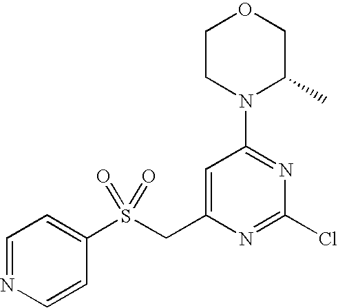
C1(S(CC2=CC(N3C(C)COCC3)=NC(Cl)=N2)(=O)=O)=CC=NC=C1
